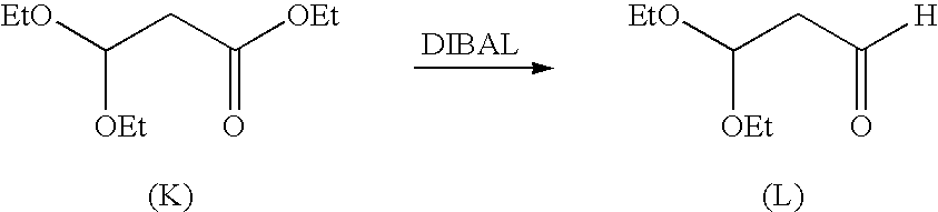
[EtO]C(CC([OEt])=O)[OEt].[(K)].[EtO]C(CC([H])=O)[OEt].[(L)]
